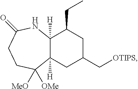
C12([H])C([H])(C(CC)CC(C[OTIPS])C1)NC(=O)CCC2([MeO])[OMe]
